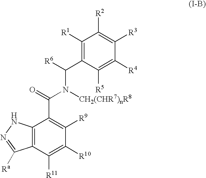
C1([R1])=C(C([R6])N([CH2(CHR7)nR8])C(=O)C2=C([R9])C([R10])=C([R11])C3=C2NN=C3[Ra])C([R5])=C([R4])C([R3])=C1[R2]
